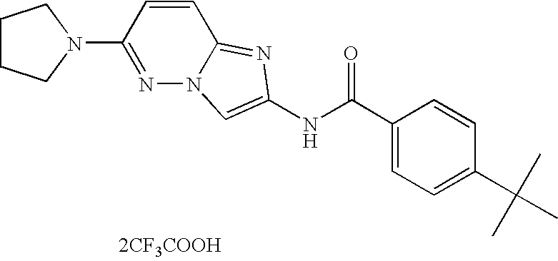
N1=C(N2CCCC2)C=CC2=NC(NC(=O)C3=CC=C(C(C)(C)C)C=C3)=CN12.[2CF3COOH]
